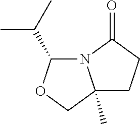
C12(C)CCC(=O)N1C(C(C)C)OC2
